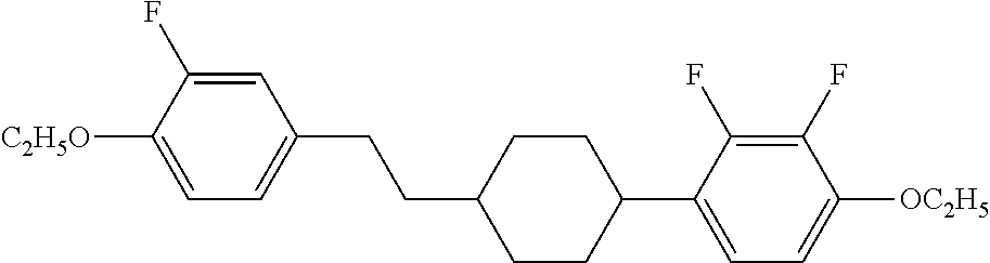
C1=C(F)C([C2H5O])=CC=C1CCC1CCC(C2=CC=C([OC2H5])C(F)=C2F)CC1
